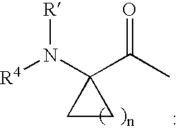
C1(N([R4])[R])(C(C)=O)CC1
